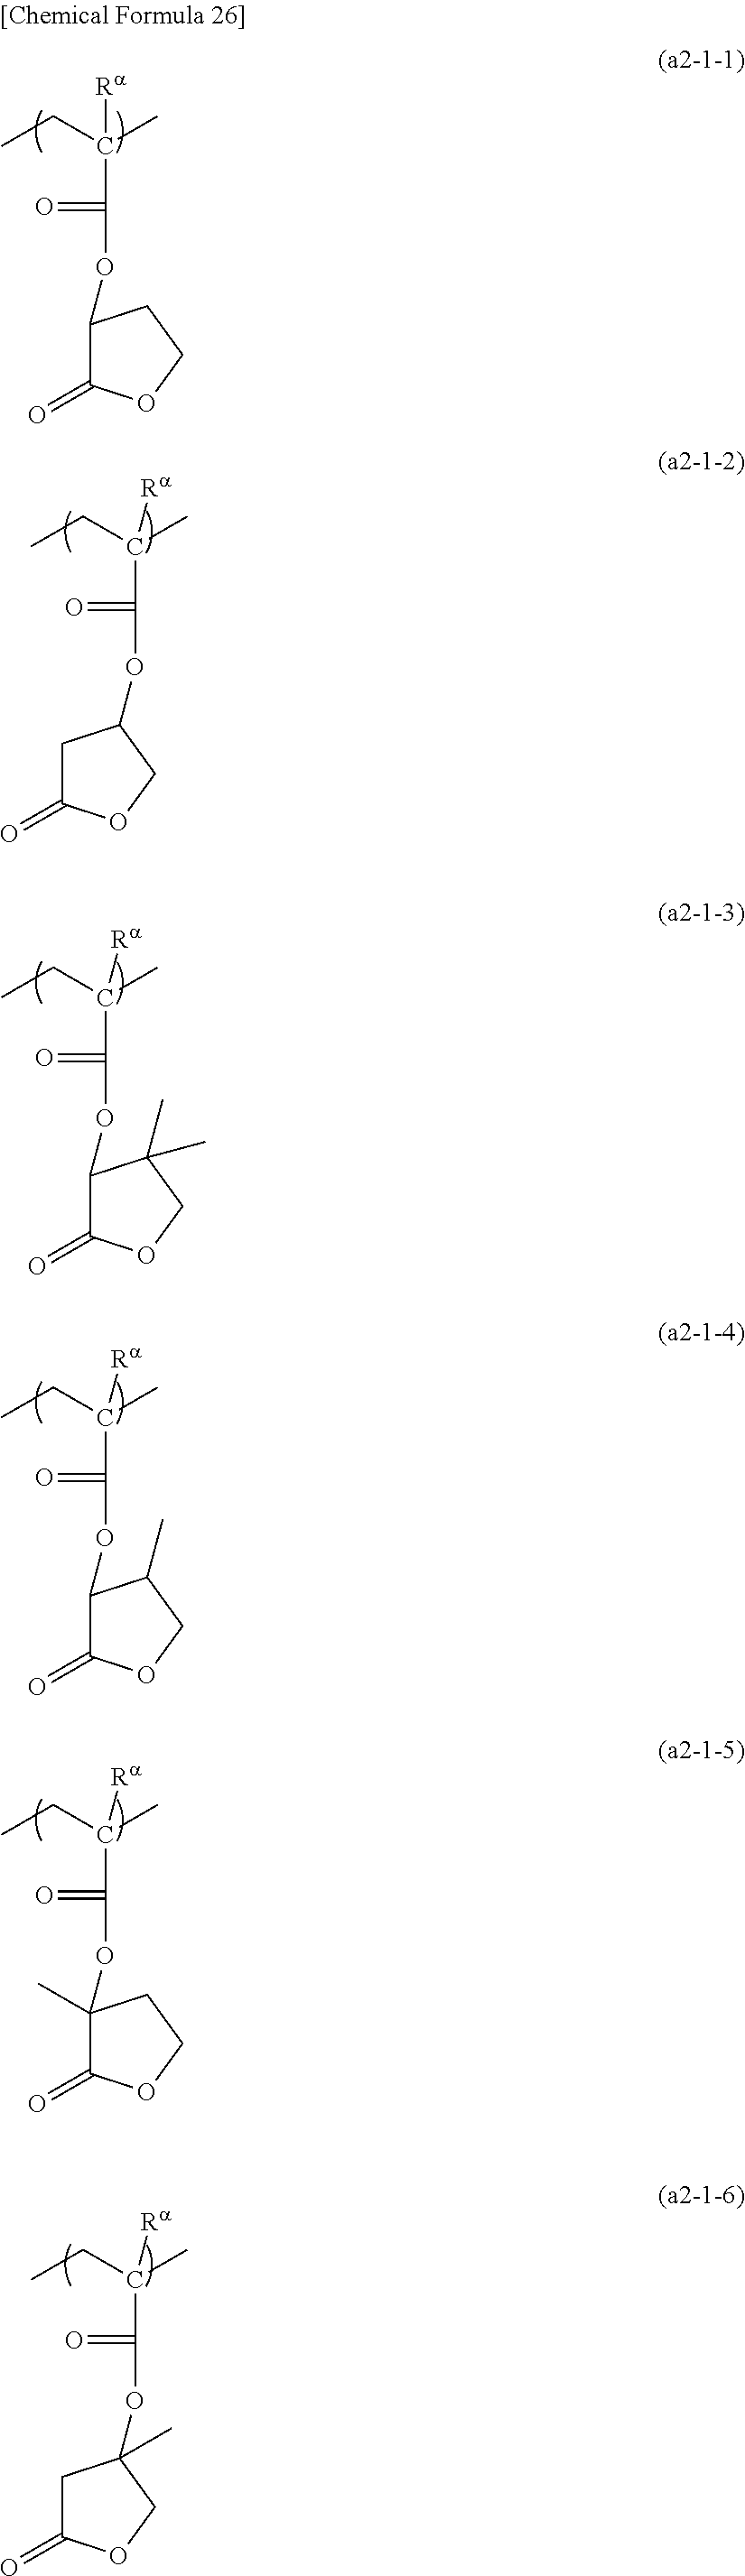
CCC(C)([Ra])C(OC1C(=O)OCC1)=O.CCC(C)([Ra])C(OC1CC(=O)OC1)=O.CCC(C)([Ra])C(OC1C(=O)OCC1(C)C)=O.CCC(C)([Ra])C(OC1C(=O)OCC1C)=O.CCC(C)([Ra])C(OC1(C)C(=O)OCC1)=O.CCC(C)([Ra])C(OC1(C)CC(=O)OC1)=O
